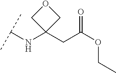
C(NC1(CC(OCC)=O)COC1)(C)C
